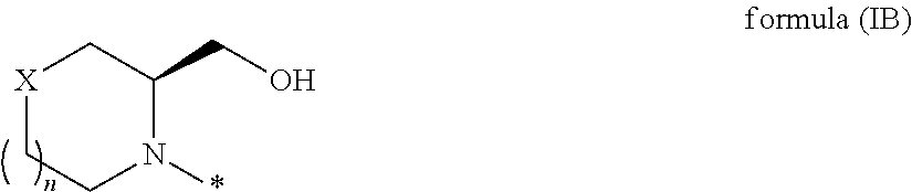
[X]1CC(CO)N(*)CC1
